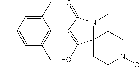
CC1=CC(C)=C(C2=C(O)C3(N(C)C2=O)CCN(OC)CC3)C(C)=C1
